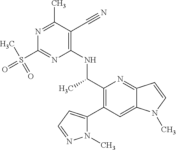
C1(C(C)NC2=C(C#N)C(C)=NC(S(C)(=O)=O)=N2)=C(C2=CC=NN2C)C=C2C(=N1)C=CN2C
